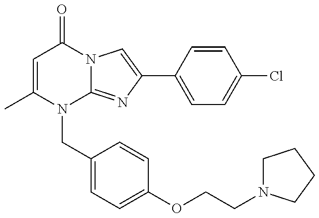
C1=C(C)N(CC2=CC=C(OCCN3CCCC3)C=C2)C2=NC(C3=CC=C(Cl)C=C3)=CN2C1=O
